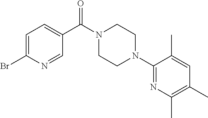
BrC1=CC=C(C(N2CCN(C3=NC(C)=C(C)C=C3C)CC2)=O)C=N1
